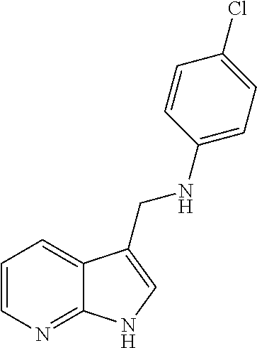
C1=CN=C2C(=C1)C(CNC1=CC=C(Cl)C=C1)=CN2
